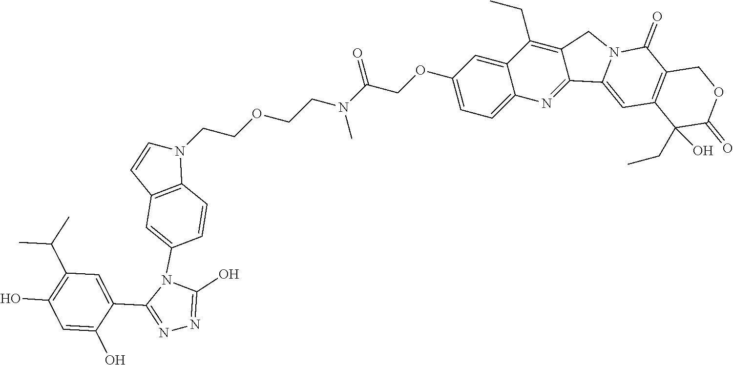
O(CCN(C(COC1=CC=C2C(=C1)C(CC)=C1C(=N2)C2=CC3=C(C(=O)N2C1)COC(=O)C3(O)CC)=O)C)CCN1C=CC2=C1C=CC(N1C(C3=CC(C(C)C)=C(O)C=C3O)=NN=C1O)=C2
